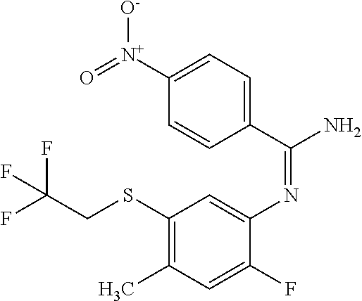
C1(SCC(F)(F)F)=C(C)C=C(F)C(N=C(N)C2=CC=C([N+](=O)[O-])C=C2)=C1
